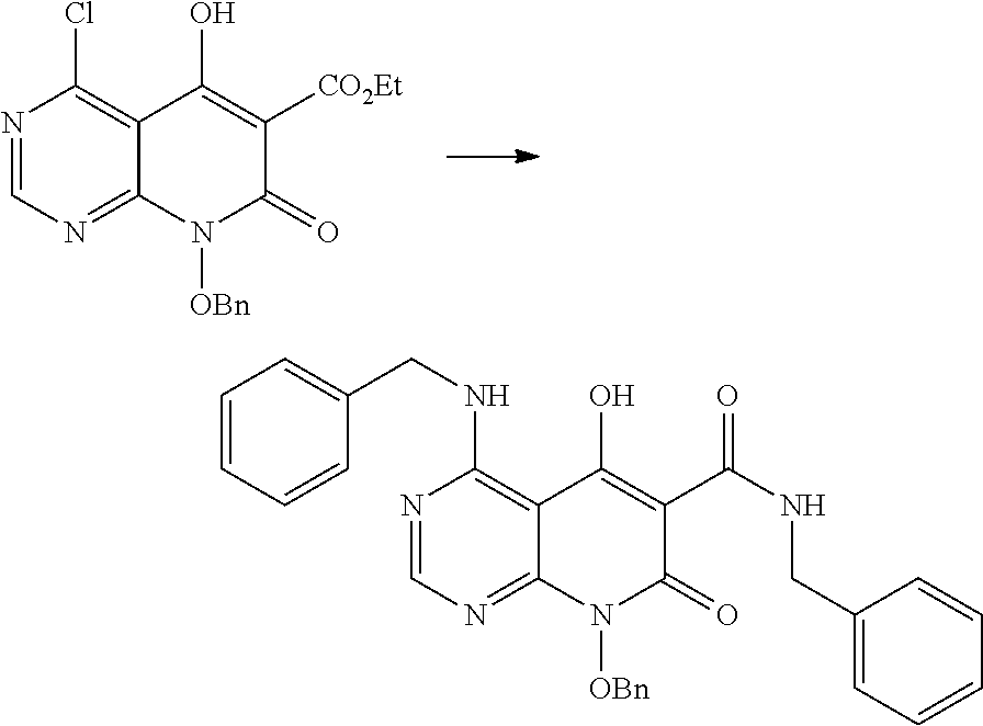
N1=CN=C2C(=C1Cl)C(O)=C([CO2Et])C(=O)N2[OBn].N1=CN=C2C(=C1NCC1=CC=CC=C1)C(O)=C(C(NCC1=CC=CC=C1)=O)C(=O)N2[OBn]
